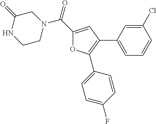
N1(C(C2=CC(C3=CC=CC(Cl)=C3)=C(C3=CC=C(F)C=C3)O2)=O)CC(=O)NCC1
